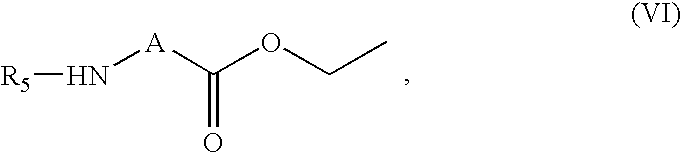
N([A]C(OCC)=O)[R5]
